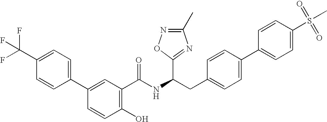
C1=C(C(F)(F)F)C=CC(C2=CC(C(NC(CC3=CC=C(C4=CC=C(S(C)(=O)=O)C=C4)C=C3)C3=NC(C)=NO3)=O)=C(O)C=C2)=C1
